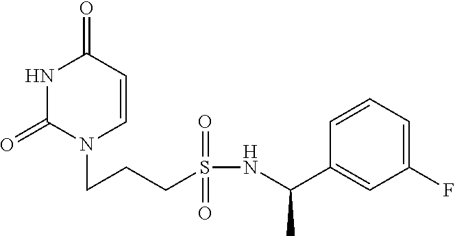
N1C(=O)N(CCCS(NC(C2=CC(F)=CC=C2)C)(=O)=O)C=CC1=O
